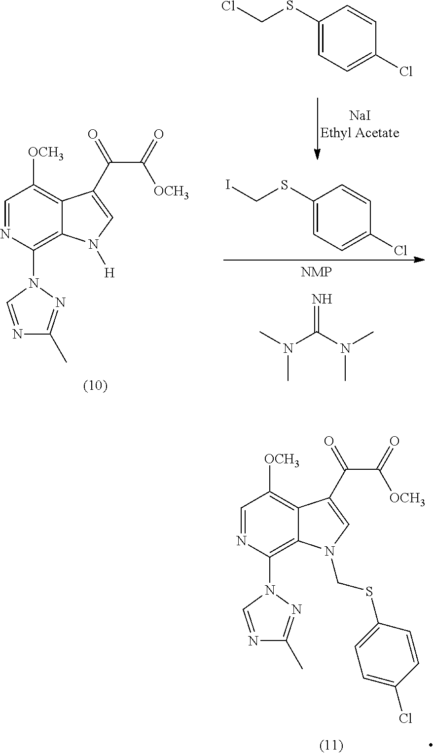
C1=NC(N2C=NC(C)=N2)=C2C(=C1[OCH3])C(C(C(=O)[OCH3])=O)=CN2CSC1=CC=C(Cl)C=C1.C1=NC(N2C=NC(C)=N2)=C2C(=C1[OCH3])C(C(C(=O)[OCH3])=O)=CN2[H].C1(SCI)=CC=C(Cl)C=C1.N=C(N(C)C)N(C)C.C1(SCCl)=CC=C(Cl)C=C1
